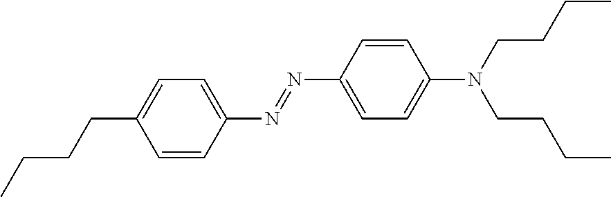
C1=CC(CCCC)=CC=C1N=NC1=CC=C(N(CCCC)CCCC)C=C1
